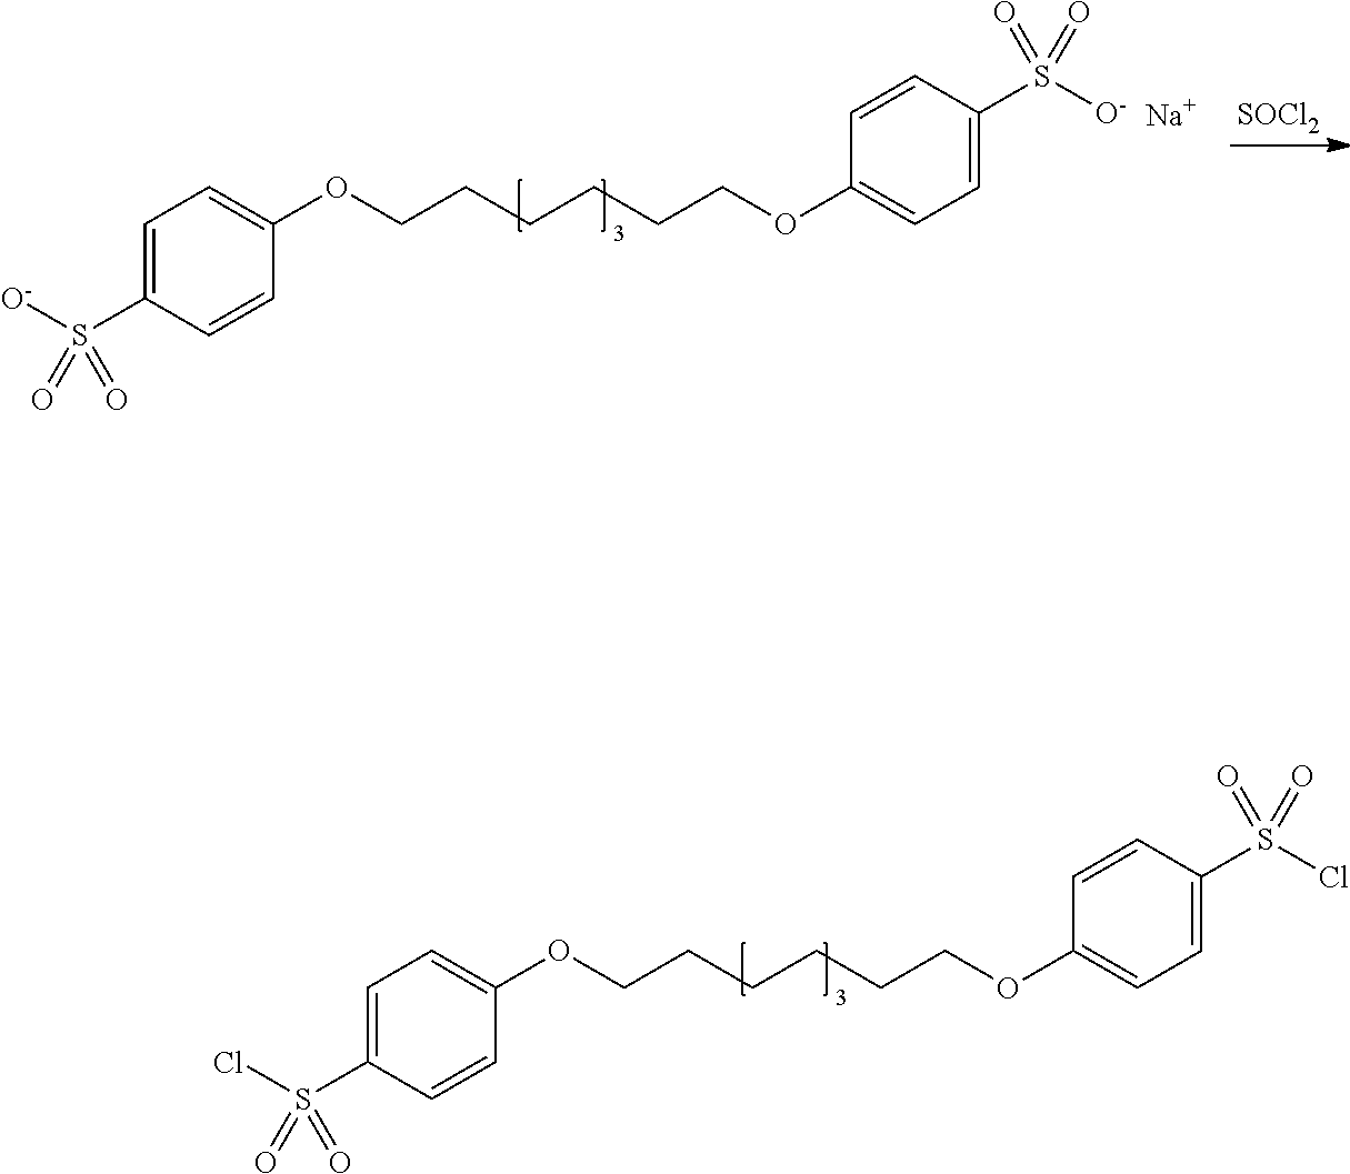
C1=C(S([O-])(=O)=O)C=CC(OCCCCCCOC2=CC=C(S([O-])(=O)=O)C=C2)=C1.[Na].[SOCl2].C1=C(S(Cl)(=O)=O)C=CC(OCCCCCCOC2=CC=C(S(Cl)(=O)=O)C=C2)=C1
